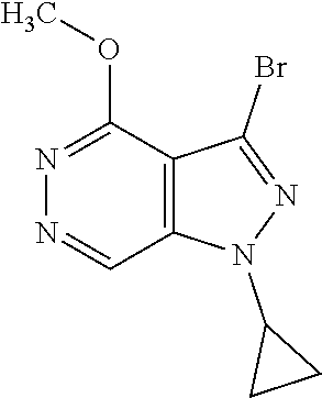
N1=CC2=C(C(OC)=N1)C(Br)=NN2C1CC1
